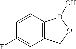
C12=C(C=CC(F)=C1)B(O)OC2
